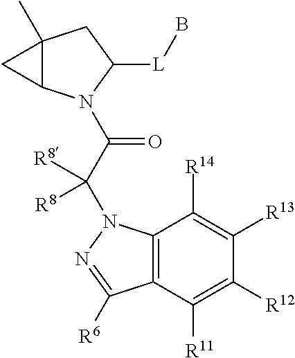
C12(C)C(N(C(C(N3C4=C(C([R11])=C([R12])C([R13])=C4[R14])C([R6])=N3)([R8])[R8])=O)C([L]B)C1)C2
